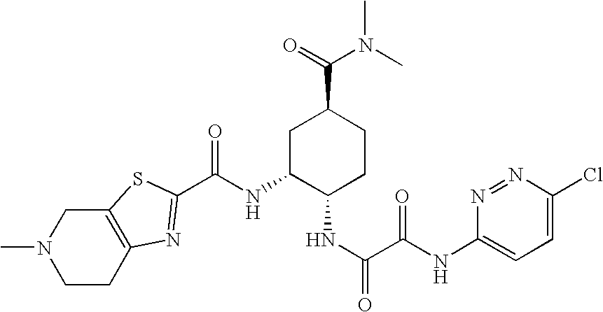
CN1CCC2=C(C1)SC(C(NC1C(NC(=O)C(NC3=CC=C(Cl)N=N3)=O)CCC(C(=O)N(C)C)C1)=O)=N2
